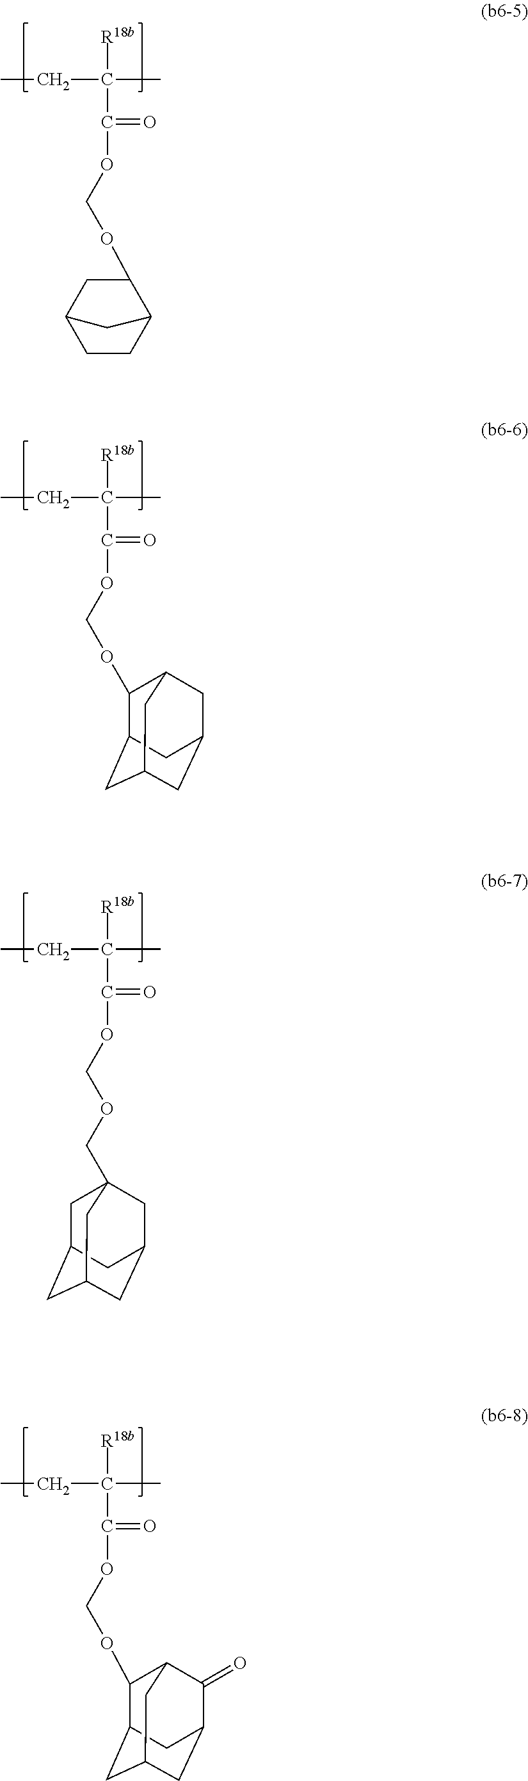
[R18b]C(C)(CC)C(=O)OCOC1C2CC3CC(CC1C3)C2.[R18b]C(C)(CC)C(=O)OCOC1CC2CCC1C2.[R18b]C(C)(CC)C(=O)OCOCC12CC3CC(CC(C1)C3)C2.[R18b]C(C)(CC)C(=O)OCOC1C2CC3CC(C(=O)C1C3)C2
